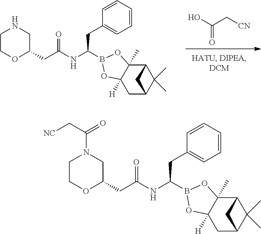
OC(C[CN])=O.C(C(=O)NC(CC1=CC=CC=C1)B1OC2([H])C(C)(O1)C1C(C)(C)C(C2)C1)C1CNCCO1.C(C(=O)NC(CC1=CC=CC=C1)B1OC2([H])C(C)(O1)C1C(C)(C)C(C2)C1)C1CN(C(C[NC])=O)CCO1
